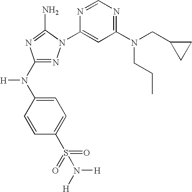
N1=C(N(C2=CC=C(S(=O)(=O)N([H])[H])C=C2)[H])N=C(N)N1C1=CC(N(CC2CC2)CCC)=NC=N1
